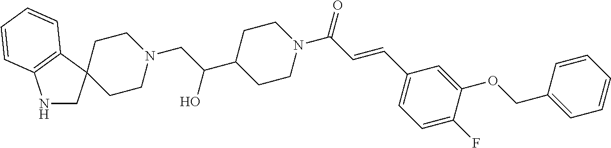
C1CN(CC(C2CCN(C(C=CC3=CC=C(F)C(OCC4=CC=CC=C4)=C3)=O)CC2)O)CCC12CNC1=C2C=CC=C1
